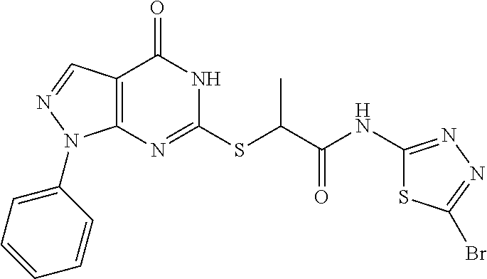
C12=C(N=C(SC(C(NC3=NN=C(Br)S3)=O)C)NC1=O)N(C1=CC=CC=C1)N=C2
